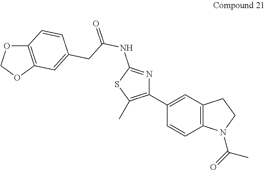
C1(C2=CC3=C(C=C2)N(C(=O)C)CC3)=C(C)SC(NC(=O)CC2=CC3=C(C=C2)OCO3)=N1
